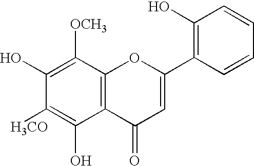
C1(O)=C([OCH3])C2=C(C(O)=C1[H3CO])C(=O)C=C(C1=C(O)C=CC=C1)O2
